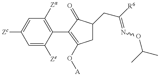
C1=C([Ze])C(C2=C(O[A])CC(CC([R6])=NOC(C)C)C2=O)=C([Za])C=C1[Zc]
